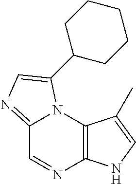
C12=NC=C(C3CCCCC3)N1C1=C(N=C2)NC=C1C
